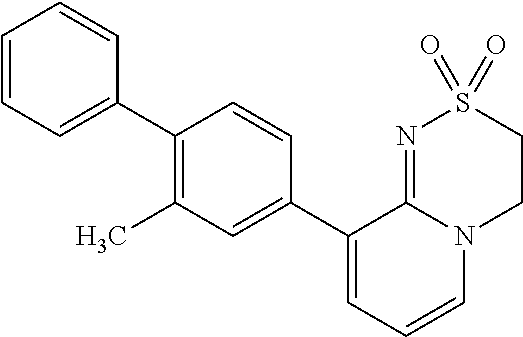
C1(C2=CC=CN3C2=NS(=O)(=O)CC3)=CC(C)=C(C2=CC=CC=C2)C=C1
